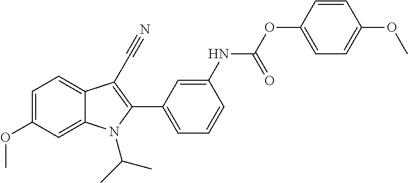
C1=C(OC)C=C2C(=C1)C(C#N)=C(C1=CC=CC(NC(OC3=CC=C(OC)C=C3)=O)=C1)N2C(C)C
